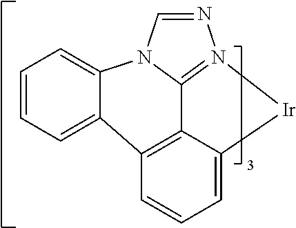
C1=CC=C2C3=C4C5=N(N=CN5C2=C1)[Ir]C4=CC=C3
